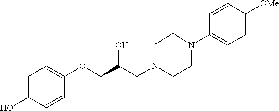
C1=C(O)C=CC(OCC(CN2CCN(C3=CC=C([OMe])C=C3)CC2)O)=C1
